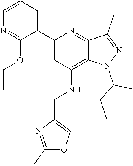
C(CC)(C)N1C2=C(NCC3=COC(C)=N3)C=C(C3=CC=CN=C3OCC)N=C2C(C)=N1
